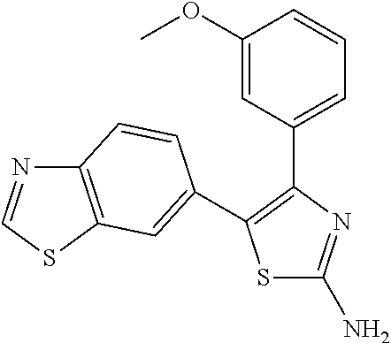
S1C(N)=NC(C2=CC=CC(OC)=C2)=C1C1=CC2=C(N=CS2)C=C1
